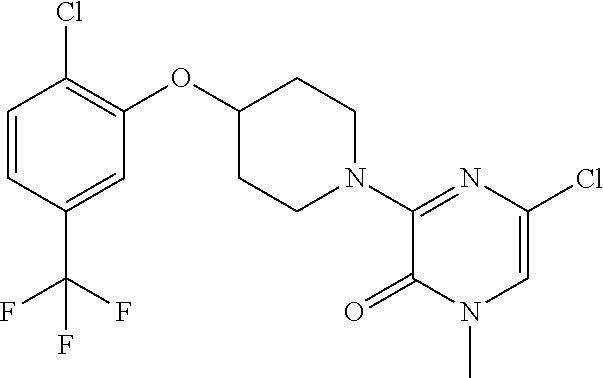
C1=CC(C(F)(F)F)=CC(OC2CCN(C3=NC(Cl)=CN(C)C3=O)CC2)=C1Cl
